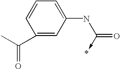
C1(C(C)=O)=CC(NC(=O)->*)=CC=C1
